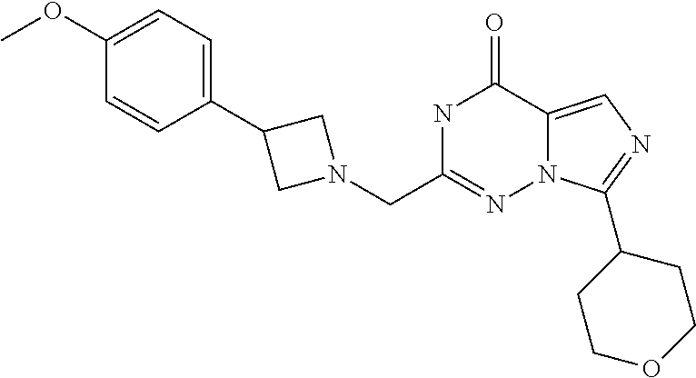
N1C(CN2CC(C3=CC=C(OC)C=C3)C2)=NN2C(=CN=C2C2CCOCC2)C1=O
